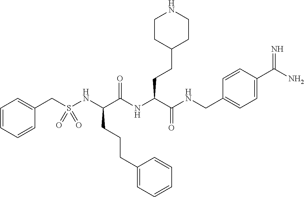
C1=CC=CC(CS(NC(C(NC(C(=O)NCC2=CC=C(C(=N)N)C=C2)CCC2CCNCC2)=O)CCCC2=CC=CC=C2)(=O)=O)=C1
